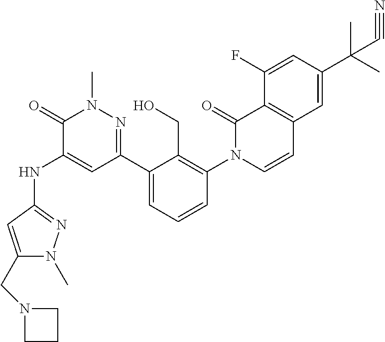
N(C1=CC(C2=CC=CC(N3C=CC4=C(C3=O)C(F)=CC(C(C)(C)C#N)=C4)=C2CO)=NN(C)C1=O)C1=NN(C)C(CN2CCC2)=C1
